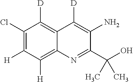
C12=C([D])C(Cl)=C([H])C([H])=C1N=C(C(O)(C)C)C(N)=C2[D]
